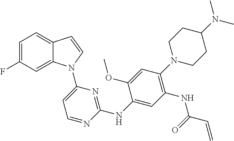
C1(NC2=NC(N3C4=CC(F)=CC=C4C=C3)=CC=N2)=CC(NC(C=C)=O)=C(N2CCC(N(C)C)CC2)C=C1OC
